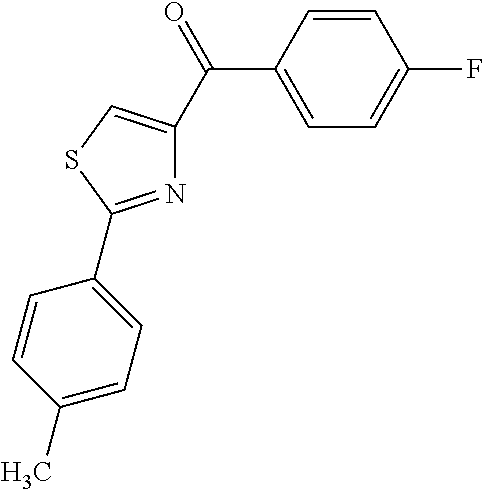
C1=C(C(=O)C2=CSC(C3=CC=C(C)C=C3)=N2)C=CC(F)=C1
